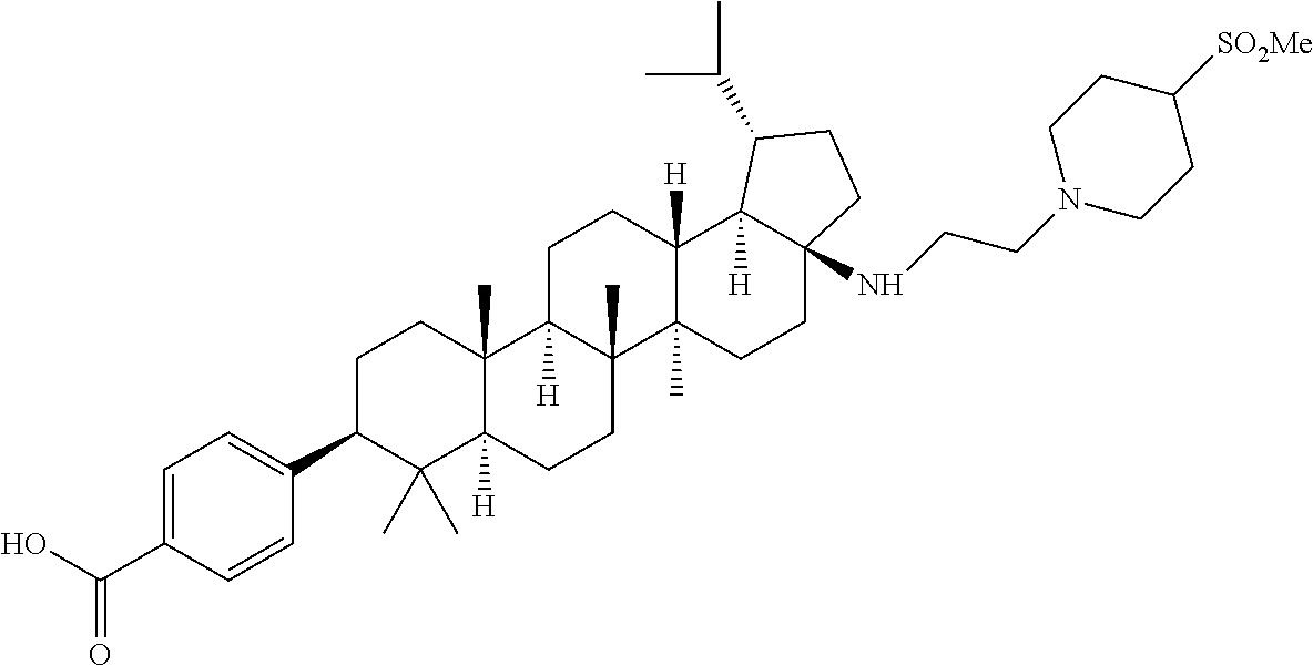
C1=C(C(O)=O)C=CC(C2C(C)(C)C3([H])C(C)(CC2)C2([H])C(C)(CC3)C3(C)C([H])(CC2)C2([H])C(NCCN4CCC([SO2Me])CC4)(CC3)CCC2C(C)C)=C1
